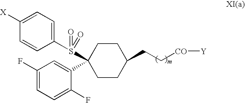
C1CC(S(C2=CC=C([X])C=C2)(=O)=O)(C2=CC(F)=CC=C2F)CCC1CC[CO][Y]
